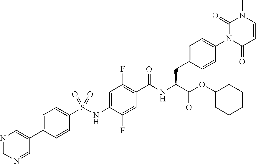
N1=CN=CC(C2=CC=C(S(NC3=CC(F)=C(C(NC(C(=O)OC4CCCCC4)CC4=CC=C(N5C(=O)C=CN(C)C5=O)C=C4)=O)C=C3F)(=O)=O)C=C2)=C1
